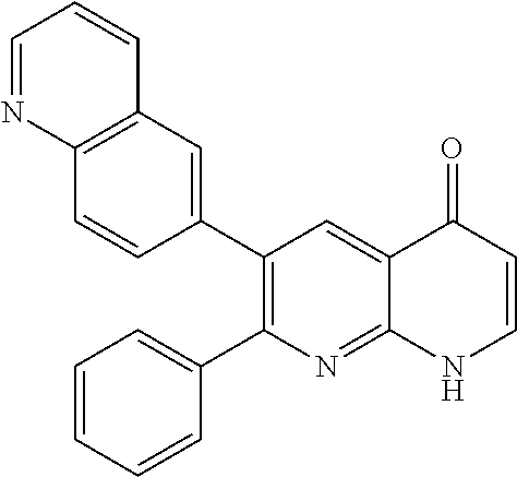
C12=C(C=C(C3=C(C4=CC=CC=C4)N=C4C(=C3)C(=O)C=CN4)C=C1)C=CC=N2
